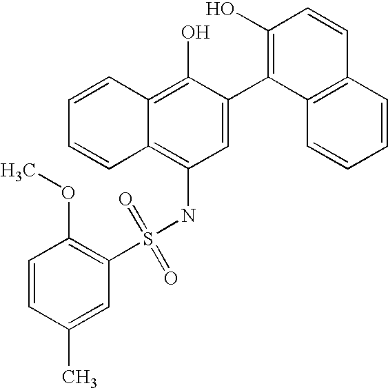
S(NC1=C2C(=C(O)C(C3=C(O)C=CC4=C3C=CC=C4)=C1)C=CC=C2)(=O)(=O)C1=C(OC)C=CC(C)=C1
